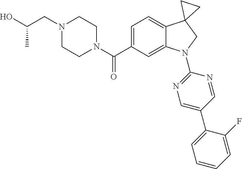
N1(C(C2=CC=C3C(=C2)N(C2=NC=C(C4=CC=CC=C4F)C=N2)CC32CC2)=O)CCN(CC(O)C)CC1
